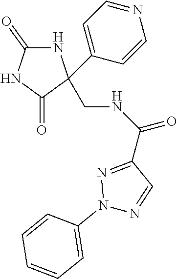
N1C(=O)NC(=O)C1(CNC(C1=NN(C2=CC=CC=C2)N=C1)=O)C1=CC=NC=C1
